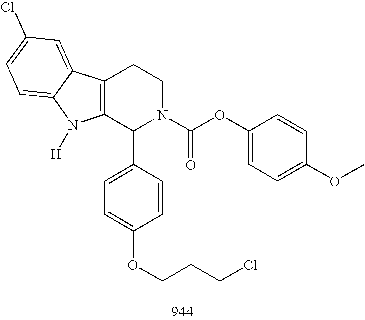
C12=C(C(C3=CC=C(OCCCCl)C=C3)N(C(OC3=CC=C(OC)C=C3)=O)CC1)N([H])C1=CC=C(Cl)C=C21
